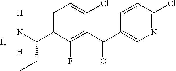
C1(C(C2=CN=C(Cl)C=C2)=O)=C(F)C(C(N)CC)=CC=C1Cl.[H].[H].[H]
